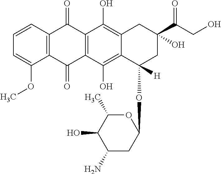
C12=C(C=CC=C1OC)C(=O)C1=C(C2=O)C(O)=C2C(=C1O)CC(O)(C(CO)=O)CC2(OC1OC(C)C(O)C(N)C1)[H]
